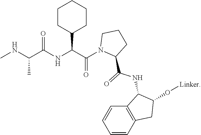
CNC(C(NC(C(N1C(C(=O)NC2C3=C(C=CC=C3)CC2O[Linker])CCC1)=O)C1CCCCC1)=O)C
